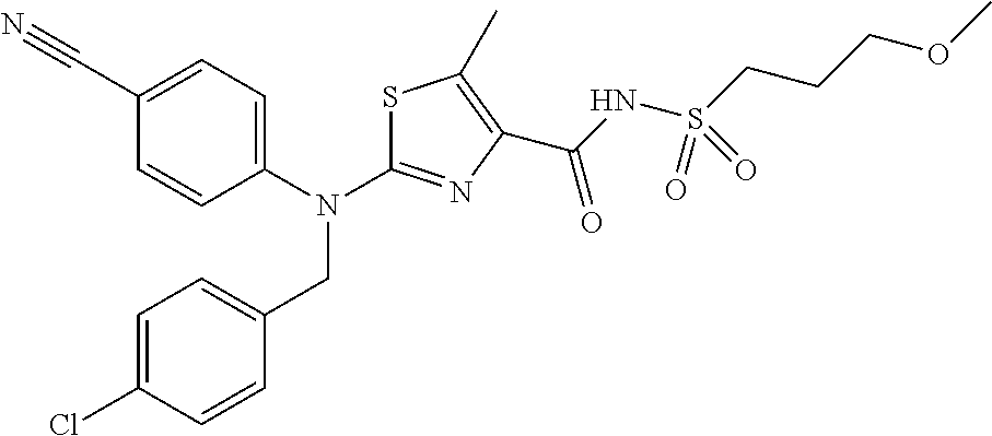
C1=C(Cl)C=CC(CN(C2=NC(C(NS(CCCOC)(=O)=O)=O)=C(C)S2)C2=CC=C(C#N)C=C2)=C1
